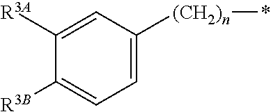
C1([(CH2)n]*)=CC=C([R3B])C([R3A])=C1
